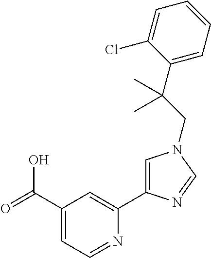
C1(C(=O)O)=CC=NC(C2=CN(CC(C3=CC=CC=C3Cl)(C)C)C=N2)=C1
